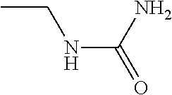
CCNC(=O)N
